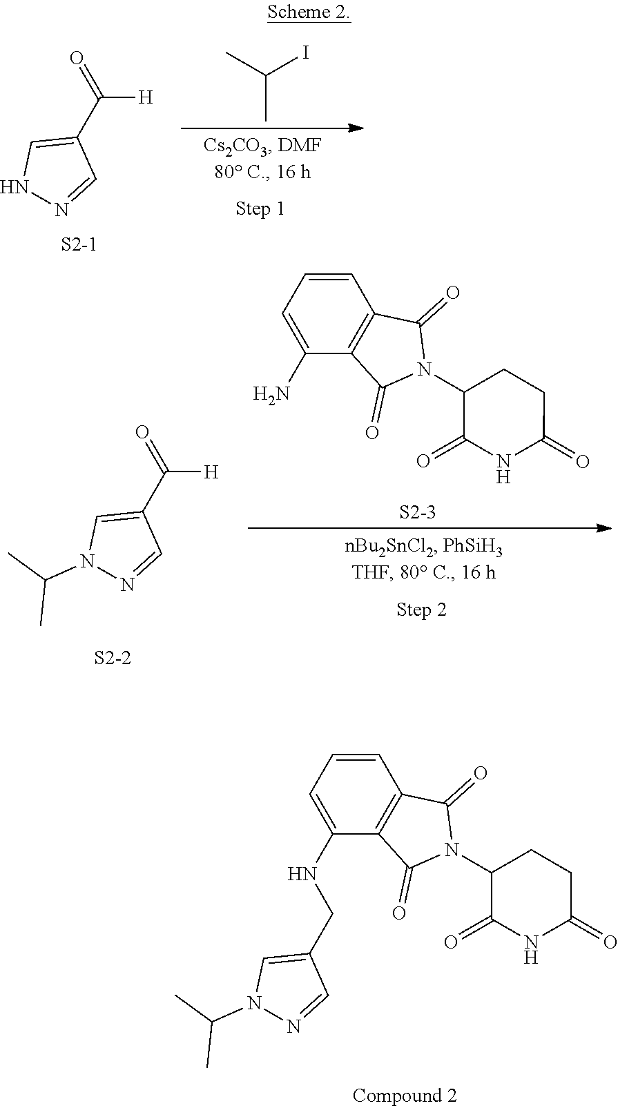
IC(C)C.C1=NNC=C1C(=O)[H].[S2-1].C1=NN(C(C)C)C=C1C(=O)[H].[S2-2].NC1=CC=CC2=C1C(=O)N(C1CCC(=O)NC1=O)C2=O.C1=NN(C(C)C)C=C1CNC1=CC=CC2=C1C(=O)N(C1CCC(=O)NC1=O)C2=O
